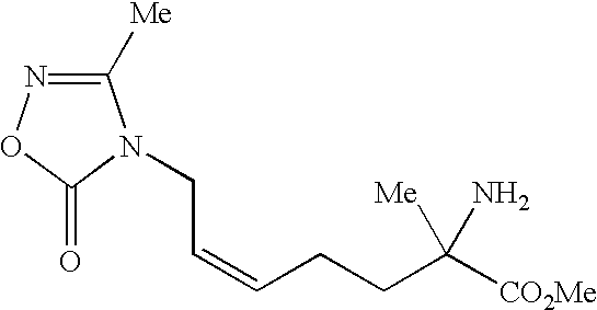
C1([Me])=NOC(=O)N1CC=CCCC([CO2Me])(N)[Me]
